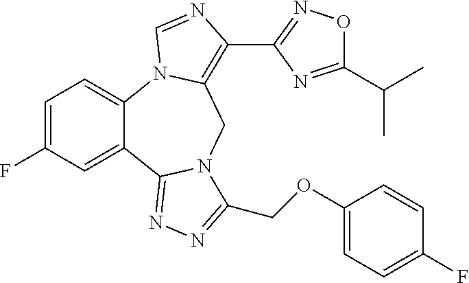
C12=CC=C(F)C=C1C1=NN=C(COC3=CC=C(F)C=C3)N1CC1=C(C3=NOC(C(C)C)=N3)N=CN21
